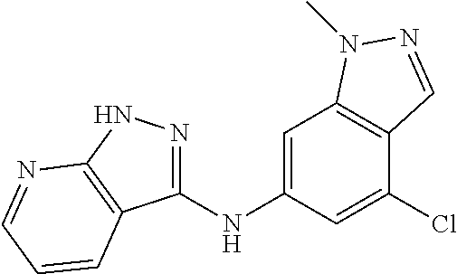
C1(NC2=CC3=C(C(Cl)=C2)C=NN3C)=NNC2=C1C=CC=N2
